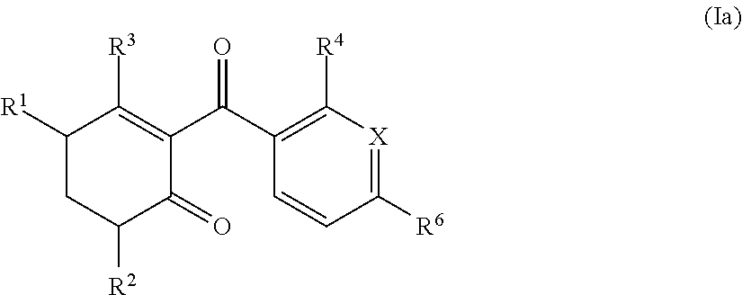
C1([R1])CC([R2])C(=O)C(C(C2=C([R4])[X]=C([R6])C=C2)=O)=C1[R3]
